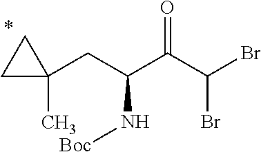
C(C(CC1(C)CC1)N[Boc])(C(Br)Br)=O
